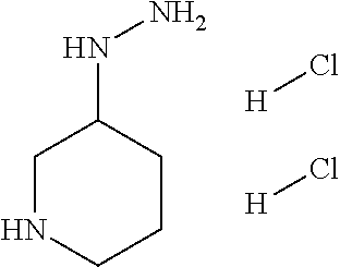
[H]Cl.[H]Cl.C1NCCCC1NN
